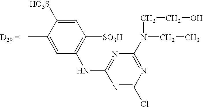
CC1=CC(NC2=NC(N(CCO)CC)=NC(Cl)=N2)=C([SO3H])C=C1[SO3H]
